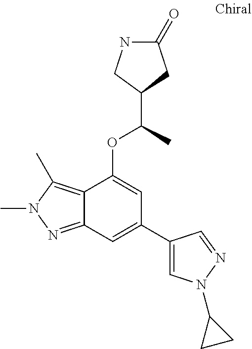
N1C(=O)CC(C(C)OC2=CC(C3=CN(C4CC4)N=C3)=CC3=NN(C)C(C)=C23)C1
